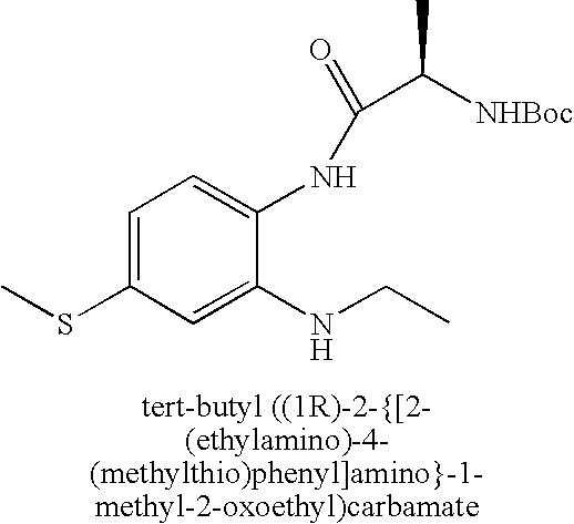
C1=C(SC)C=C(NCC)C(NC(=O)C([NHBoc])C)=C1
